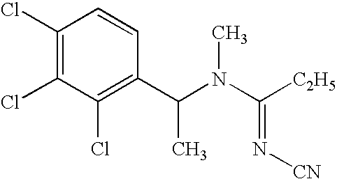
C1(Cl)=C(Cl)C(Cl)=C(C(N(C([C2H5])=N[CN])C)C)C=C1
